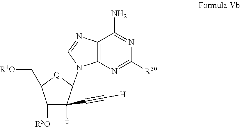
C1([R3O])C(F)(C#C[H])C(N2C3=C(C(N)=NC([R50])=N3)N=C2)[Q]C1C[R4O]
